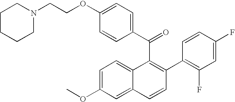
C(C1=C(C2=C(F)C=C(F)C=C2)C=CC2=CC(OC)=CC=C12)(C1=CC=C(OCCN2CCCCC2)C=C1)=O
